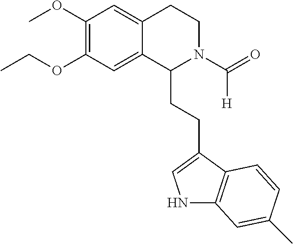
C1(OC)=C(OCC)C=C2C(=C1)CCN(C(=O)[H])C2CCC1=CNC2=C1C=CC(C)=C2
